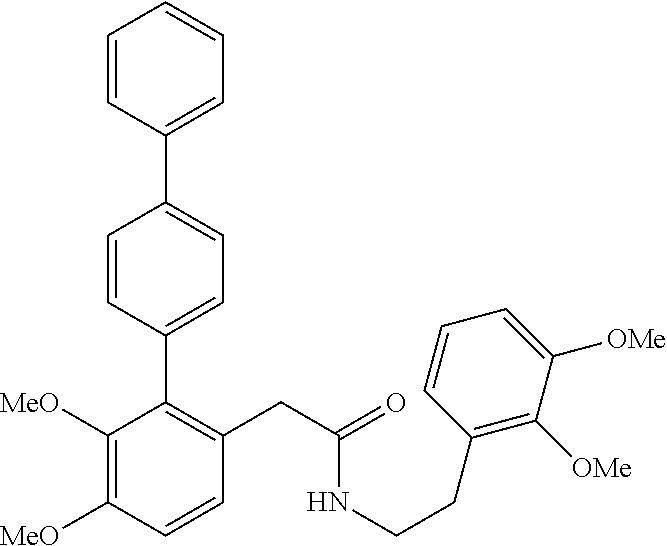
C1=C([OMe])C([OMe])=C(CCNC(CC2=C(C3=CC=C(C4=CC=CC=C4)C=C3)C([MeO])=C([MeO])C=C2)=O)C=C1
